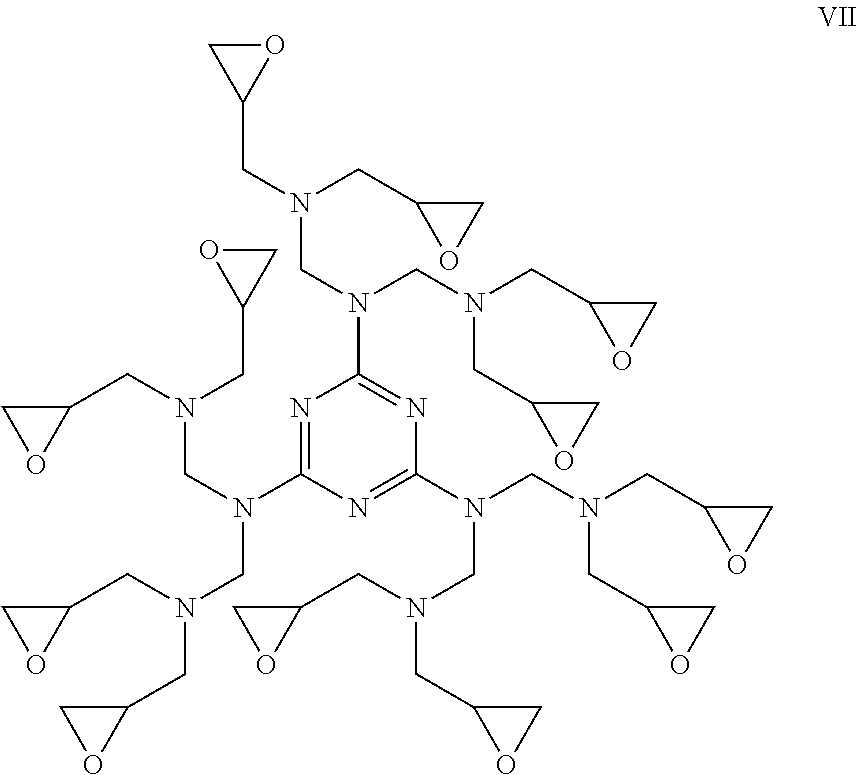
N1=C(N(CN(CC2CO2)CC2CO2)CN(CC2CO2)CC2CO2)N=C(N(CN(CC2CO2)CC2CO2)CN(CC2CO2)CC2CO2)N=C1N(CN(CC1OC1)CC1CO1)CN(CC1OC1)CC1CO1
